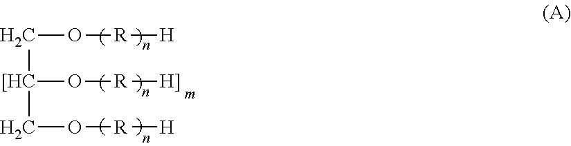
C([[HC](O[R][H]])CO[R][H])O[R][H]
